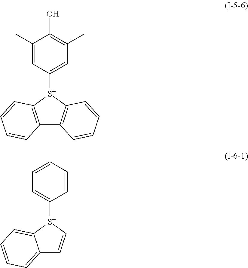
C12=C([S+](C3=CC(C)=C(O)C(C)=C3)C3=C1C=CC=C3)C=CC=C2.C12=CC=CC=C1[S+](C1=CC=CC=C1)C=C2
